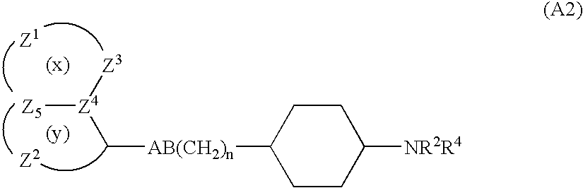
[Z5][Z4]([Z3])C[AB(CH2)n]C1CCC([NR2R4])CC1
